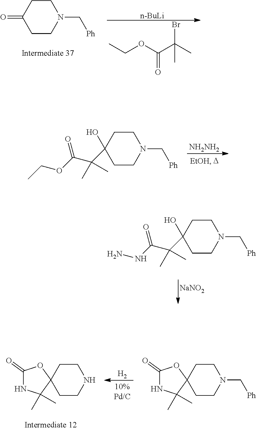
C1CC(=O)CCN1C[Ph].[n-BuLi].CCOC(C(C)(Br)C)=O.C1CC(O)(C(C(OCC)=O)(C)C)CCN1C[Ph].[NH2NH2].C1CC(O)(C(C(NN)=O)(C)C)CCN1C[Ph].[NaNO2].C1(=O)NC(C)(C)C2(O1)CCN(C[Ph])CC2.[H2].C1(=O)NC(C)(C)C2(O1)CCNCC2
